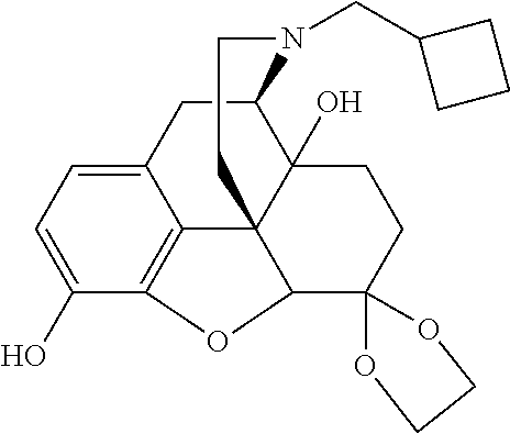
C12=CC=C(O)C3=C1C14C(O)(C(C2)N(CC2CCC2)CCC1)CCC1(C4O3)OCCO1
